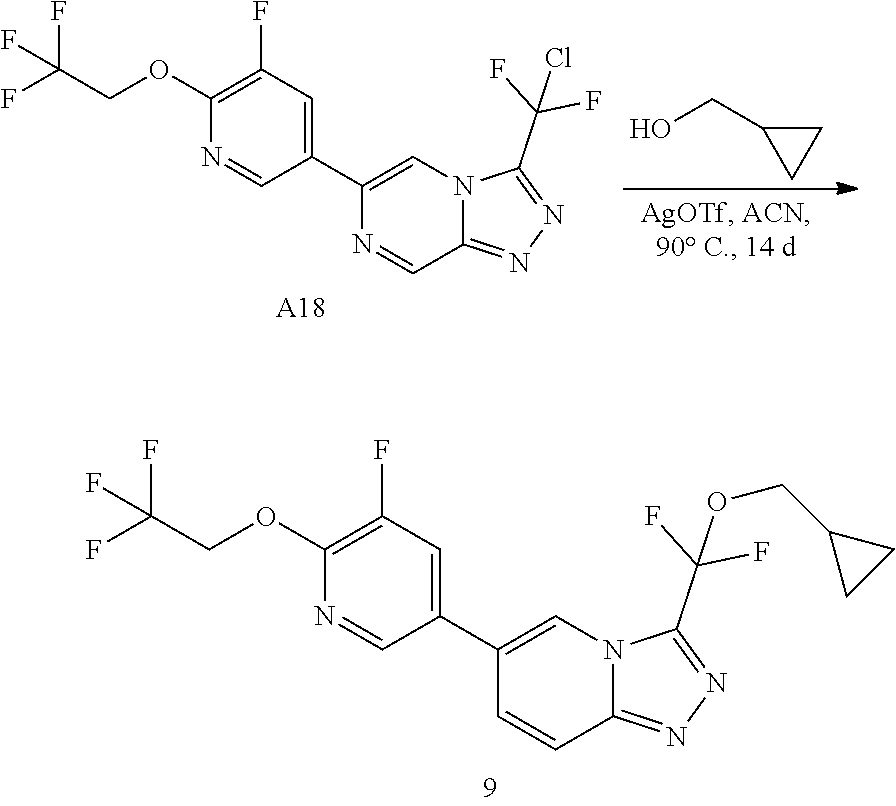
C1(OCC(F)(F)F)=C(F)C=C(C2=CN3C(=NN=C3C(F)(F)OCC3CC3)C=C2)C=N1.C1(OCC(F)(F)F)=C(F)C=C(C2=CN3C(=NN=C3C(F)(F)Cl)C=N2)C=N1.[A18].OCC1CC1
